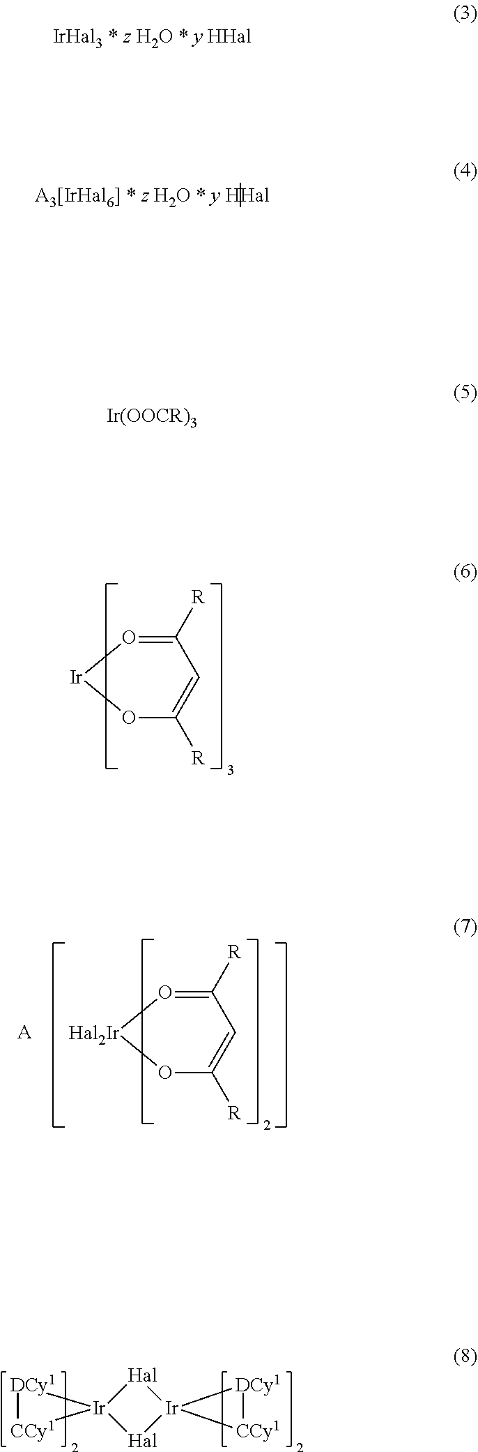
[Hal]1[Ir]2([Hal][Ir]13[CCy1][DCy1]3)[DCy1][CCy1]2.O1C([R])=CC([R])=O[Ir]1.O1C([R])=CC([R])=O[Hal2Ir]1.[A]
